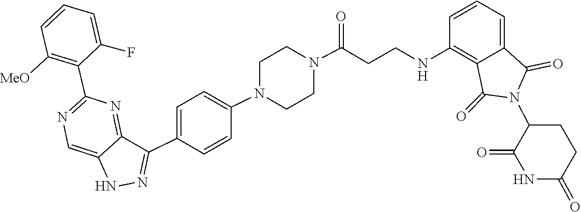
C1CN(C2=CC=C(C3=NNC4=CN=C(C5=C([MeO])C=CC=C5F)N=C34)C=C2)CCN1C(CCNC1=C2C(=CC=C1)C(=O)N(C1CCC(=O)NC1=O)C2=O)=O
